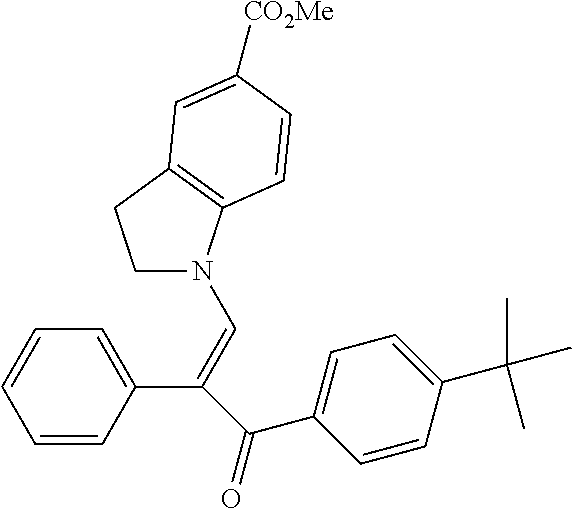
C1=CC(C(=CN2CCC3=C2C=CC([CO2Me])=C3)C(=O)C2=CC=C(C(C)(C)C)C=C2)=CC=C1
